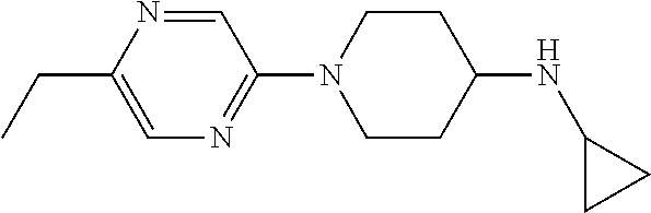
C1=NC(CC)=CN=C1N1CCC(NC2CC2)CC1
